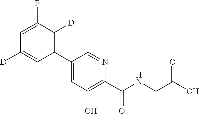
C1(C2=C([D])C(F)=CC([D])=C2)=CC(O)=C(C(NCC(O)=O)=O)N=C1
